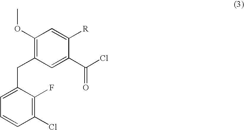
C1(OC)=C(CC2=CC=CC(Cl)=C2F)C=C(C(Cl)=O)C([R])=C1
